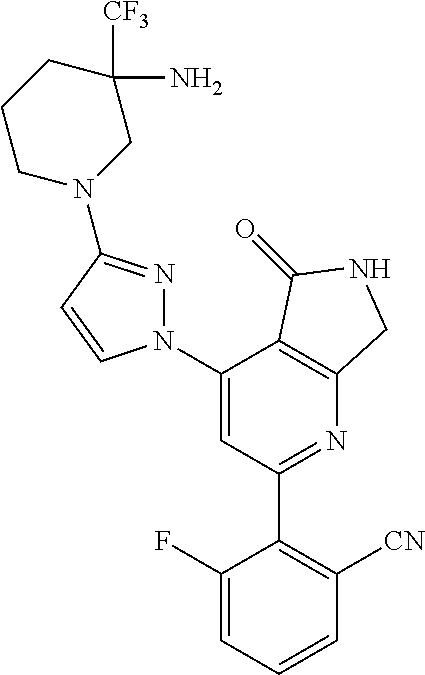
C1(N2N=C(N3CC(N)([CF3])CCC3)C=C2)=CC(C2=C([CN])C=CC=C2F)=NC2=C1C(=O)NC2
